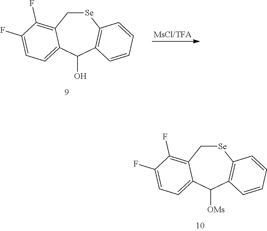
[Se]1CC2=C(F)C(F)=CC=C2C(O)C2=C1C=CC=C2.[Se]1CC2=C(F)C(F)=CC=C2C([OMs])C2=C1C=CC=C2
